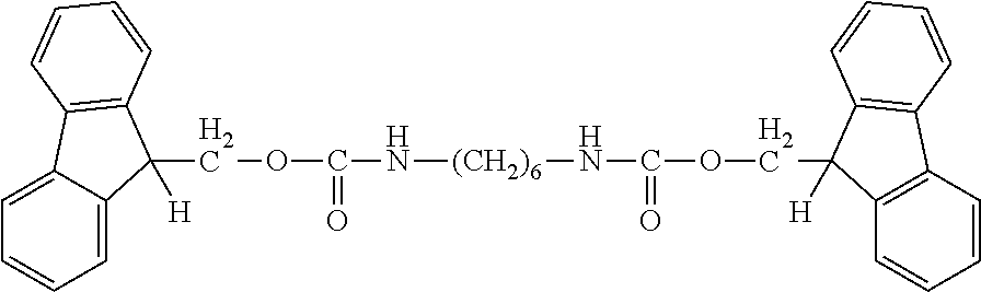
C1=C2C(=CC=C1)C1=C(C2([H])COC(N[(CH2)6]NC(OCC2([H])C3=C(C=CC=C3)C3=C2C=CC=C3)=O)=O)C=CC=C1
